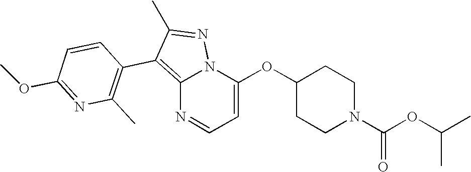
C12=C(C3=C(C)N=C(OC)C=C3)C(C)=NN1C(OC1CCN(C(OC(C)C)=O)CC1)=CC=N2
